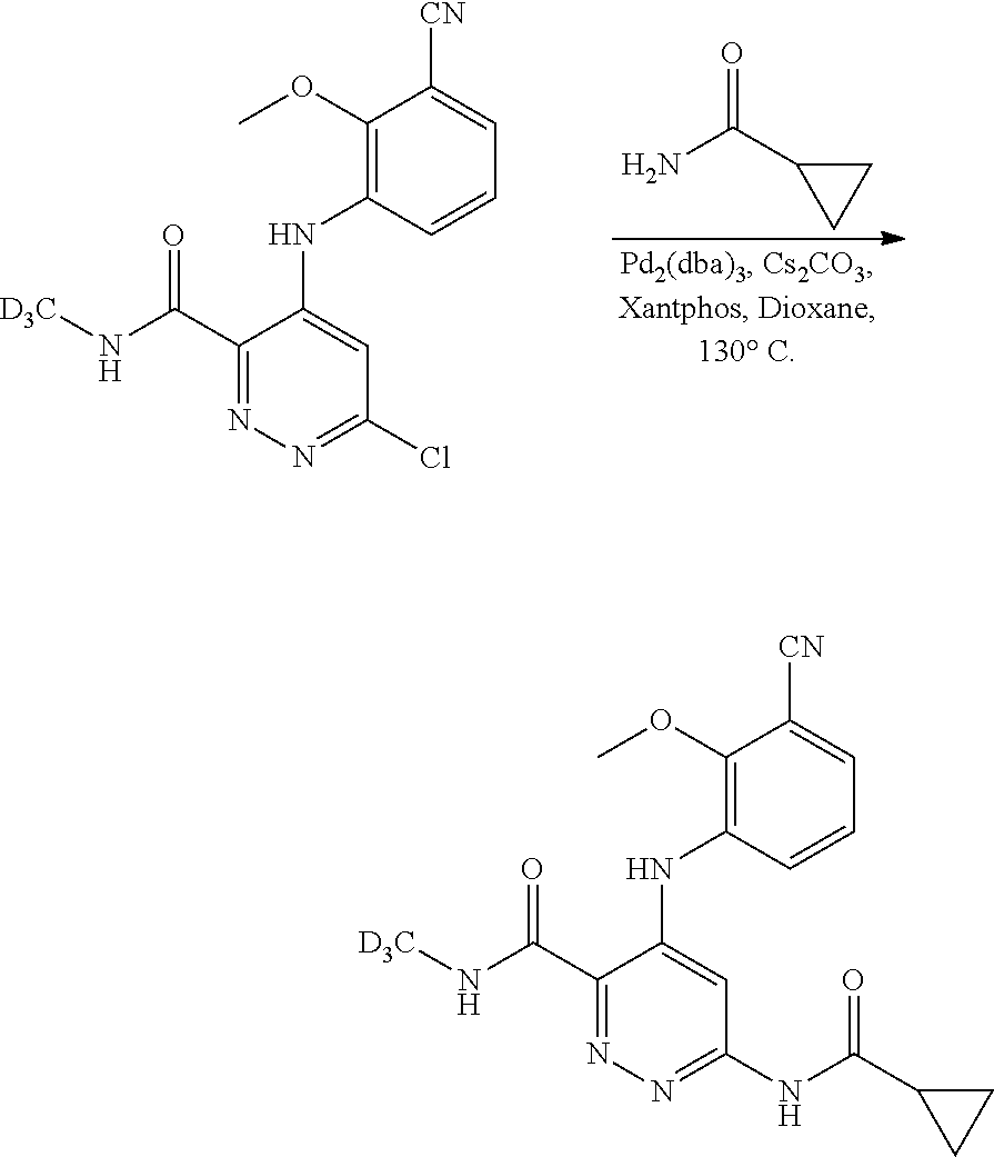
O=C(C1CC1)N.C1=CC(NC2=CC(Cl)=NN=C2C(N[D3C])=O)=C(OC)C([CN])=C1.C1=CC(NC2=CC(NC(C3CC3)=O)=NN=C2C(N[D3C])=O)=C(OC)C([CN])=C1
